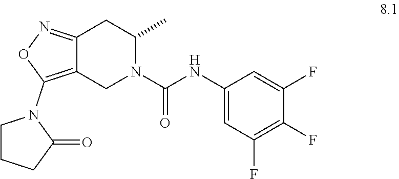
C12=NOC(N3CCCC3=O)=C1CN(C(NC1=CC(F)=C(F)C(F)=C1)=O)C(C)C2
